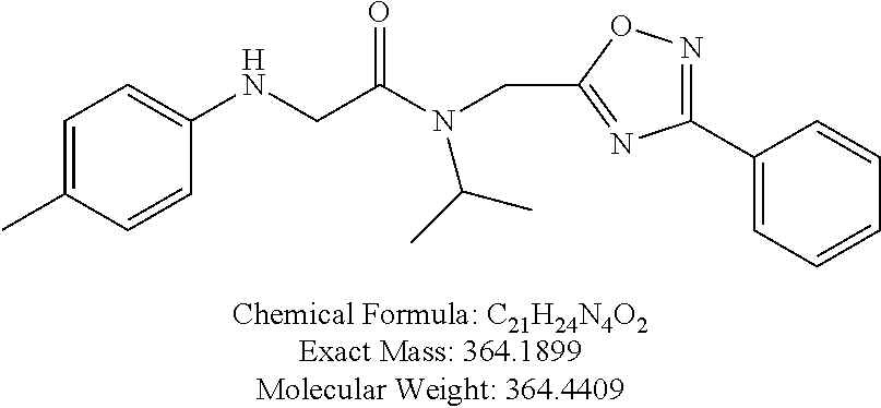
C1=C(C)C=CC(NCC(N(CC2=NC(C3=CC=CC=C3)=NO2)C(C)C)=O)=C1
